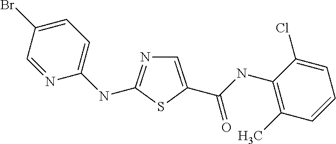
C1=C(C(NC2=C(C)C=CC=C2Cl)=O)SC(NC2=CC=C(Br)C=N2)=N1
